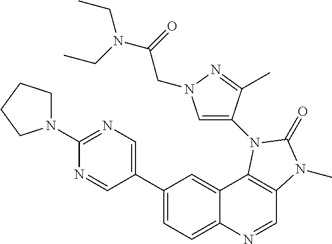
C1(C2=CN=C(N3CCCC3)N=C2)=CC=C2C(=C1)C1=C(C=N2)N(C)C(=O)N1C1=CN(CC(N(CC)CC)=O)N=C1C
